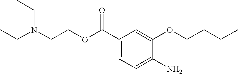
C(N(CCOC(=O)C1=CC=C(N)C(OCCCC)=C1)CC)C
